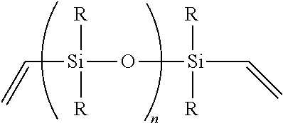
C([Si](O[Si](C=C)([R])[R])([R])[R])=C
